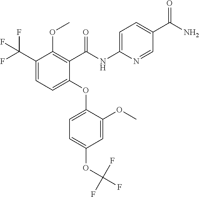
C1(C(F)(F)F)=CC=C(OC2=CC=C(OC(F)(F)F)C=C2OC)C(C(NC2=CC=C(C(N)=O)C=N2)=O)=C1OC
